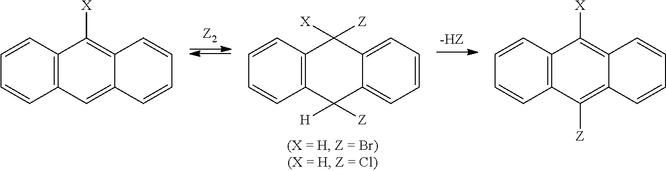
C12=C(C=CC=C1)C([X])=C1C(=C2)C=CC=C1.C12=C(C=CC=C1)C([X])([Z])C1=CC=CC=C1C2([H])[Z].C12=C(C=CC=C1)C([X])=C1C(=C2[Z])C=CC=C1
